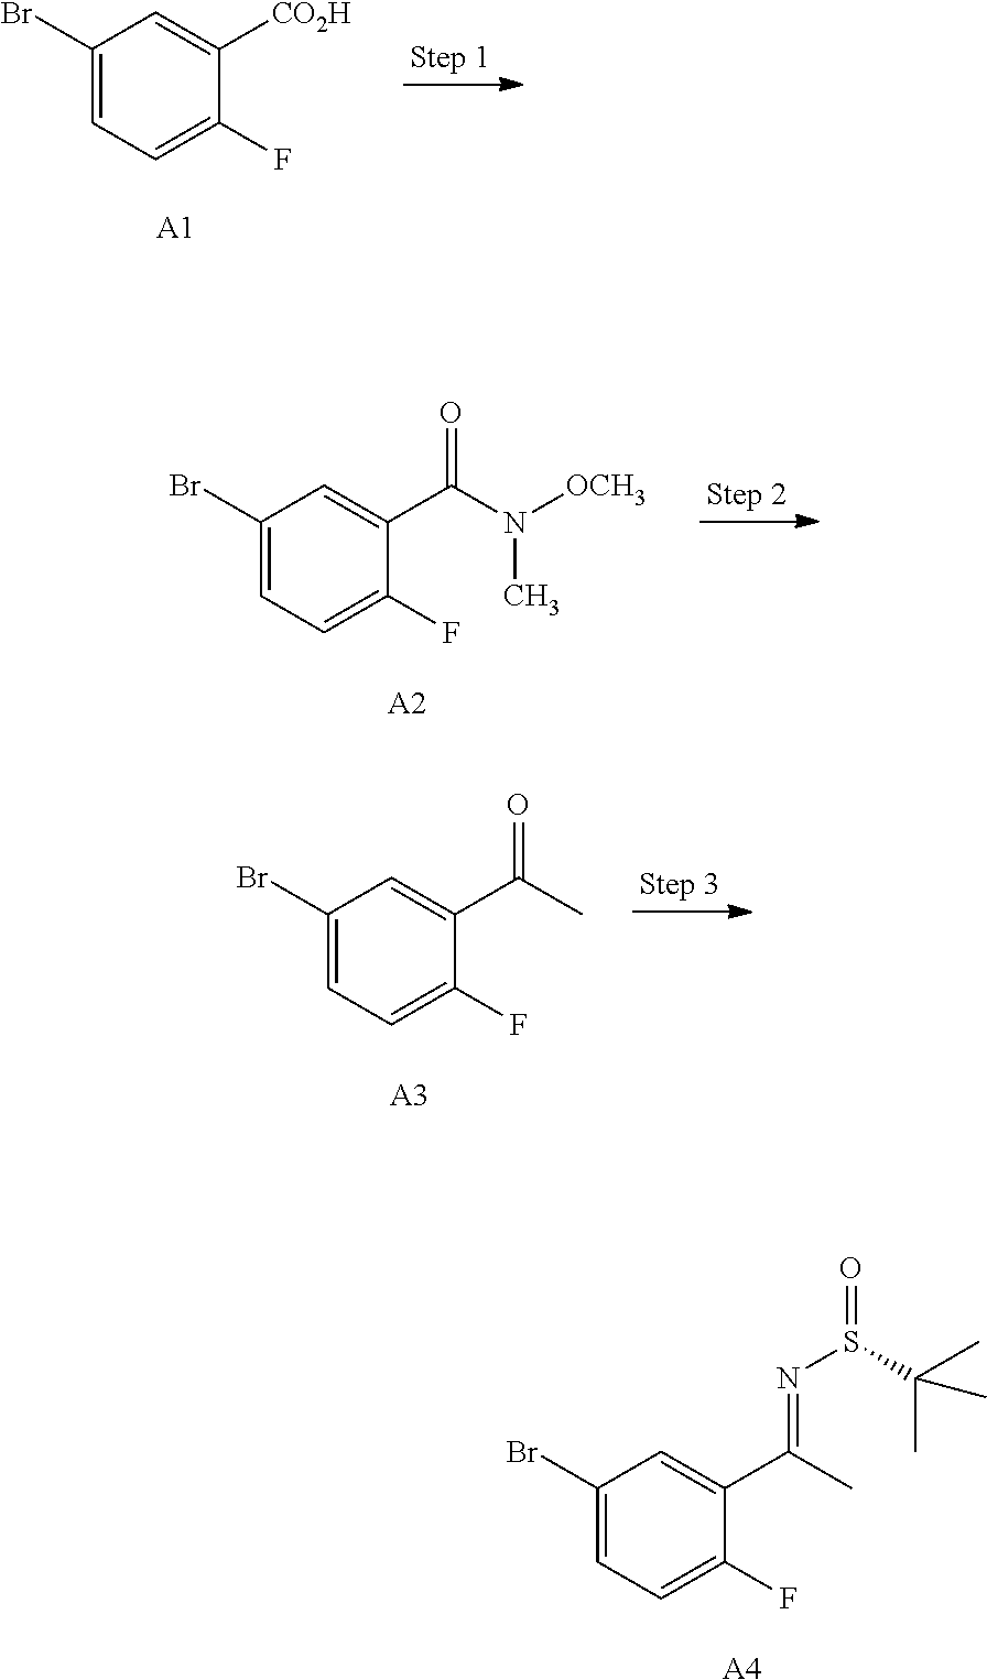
C1(Br)=CC=C(F)C([CO2H])=C1.[A1].C1(Br)=CC=C(F)C(C(N([OCH3])C)=O)=C1.[A2].C1(Br)=CC=C(F)C(C(C)=O)=C1.[A3].C1(Br)=CC=C(F)C(C(C)=NS(C(C)(C)C)=O)=C1.[A4]
